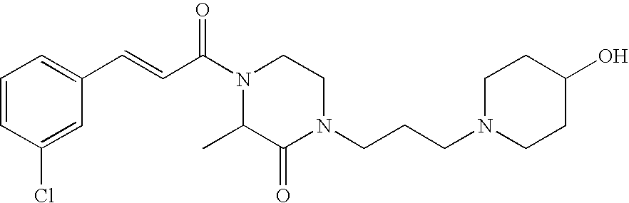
C1=CC(Cl)=CC(C=CC(N2CCN(CCCN3CCC(O)CC3)C(=O)C2C)=O)=C1
